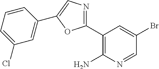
C1(C2=NC=C(C3=CC(Cl)=CC=C3)O2)=C(N)N=CC(Br)=C1
